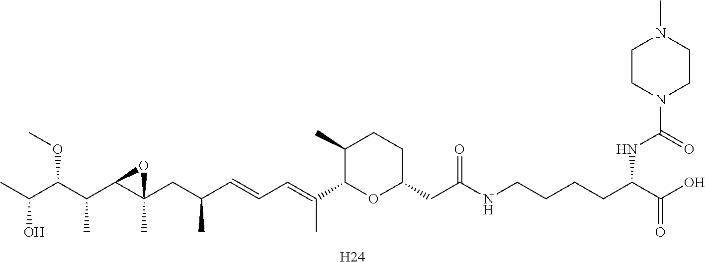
C1(C)C(C(=CC=CC(CC2(C)C(C(C(C(C)O)OC)C)O2)C)C)OC(CC(NCCCCC(C(O)=O)NC(N2CCN(C)CC2)=O)=O)CC1.[H24]
